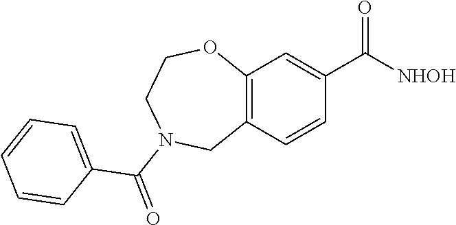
C12=C(C=CC(C([NHOH])=O)=C1)CN(C(=O)C1=CC=CC=C1)CCO2
